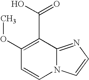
C1(OC)=C(C(=O)O)C2=NC=CN2C=C1
